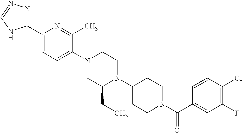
C1(C2=CC=C(N3CC(CC)N(C4CCN(C(C5=CC(F)=C(Cl)C=C5)=O)CC4)CC3)C(C)=N2)=NN=CN1
